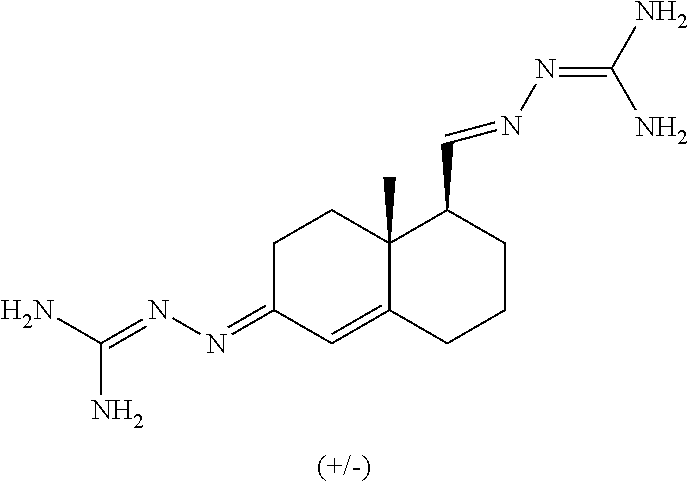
C1C(=NN=C(N)N)C=C2C(C)(C1)C(C=NN=C(N)N)CCC2
